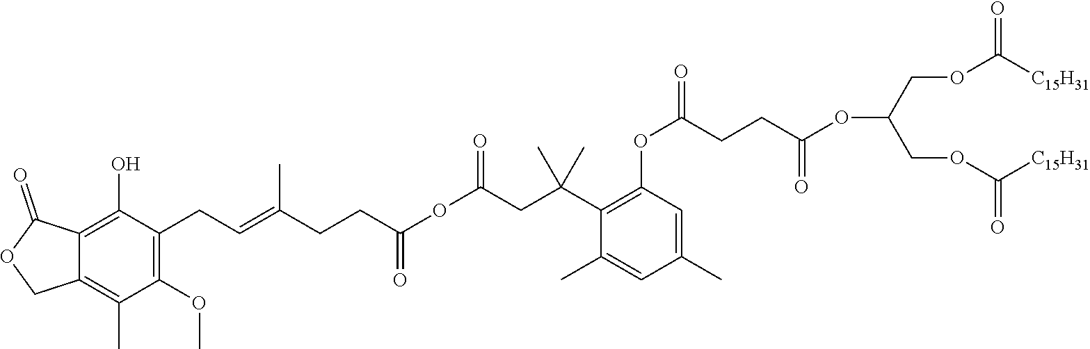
O(C(COC([C15H31])=O)COC([C15H31])=O)C(=O)CCC(=O)OC1=C(C(CC(OC(CCC(=CCC2=C(OC)C(C)=C3C(=C2O)C(=O)OC3)C)=O)=O)(C)C)C(C)=CC(C)=C1
